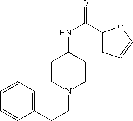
C1CN(CCC2=CC=CC=C2)CCC1NC(C1=CC=CO1)=O
